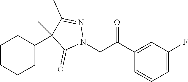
C1(C(=O)CN2N=C(C)C(C)(C3CCCCC3)C2=O)=CC(F)=CC=C1
